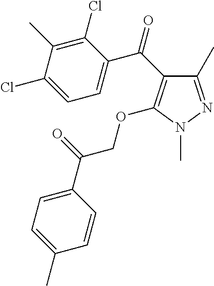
C1(C)=NN(C)C(OCC(C2=CC=C(C)C=C2)=O)=C1C(C1=CC=C(Cl)C(C)=C1Cl)=O
